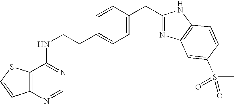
C1=CC(CC2=NC3=C(N2)C=CC(S(C)(=O)=O)=C3)=CC=C1CCNC1=NC=NC2=C1SC=C2
